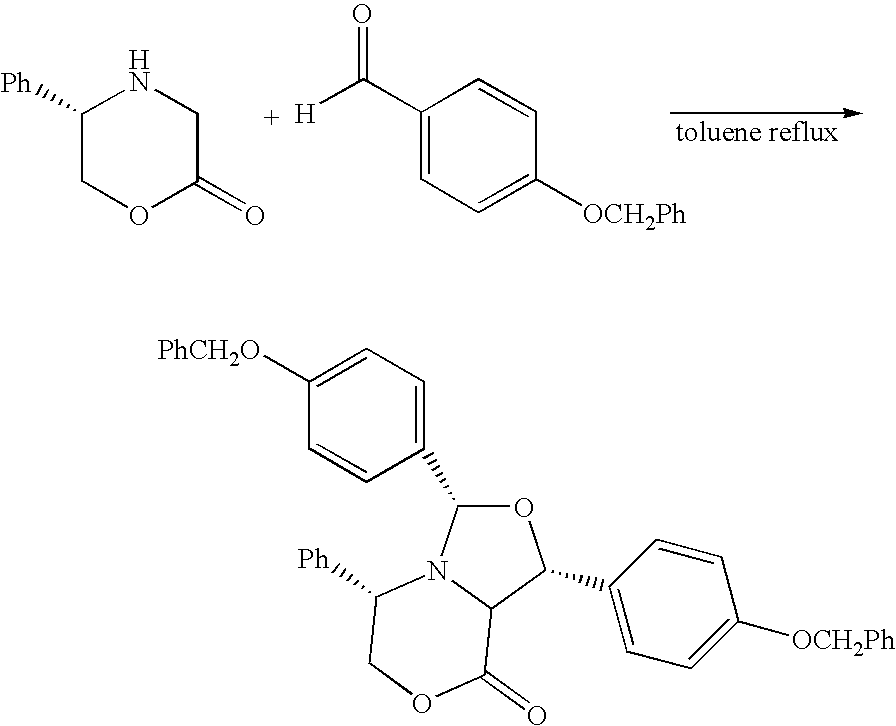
C1([Ph])COC(=O)CN1.C1(C([H])=O)=CC=C([OCH2Ph])C=C1.C1=CC(C2OC(C3=CC=C([OCH2Ph])C=C3)C3N2C([Ph])COC3=O)=CC=C1[PhCH2O]
